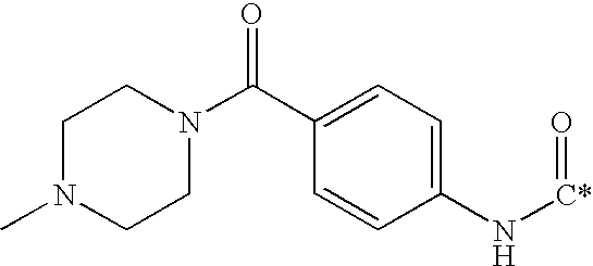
C1N(C)CCN(C(C2=CC=C(N[C*]=O)C=C2)=O)C1
